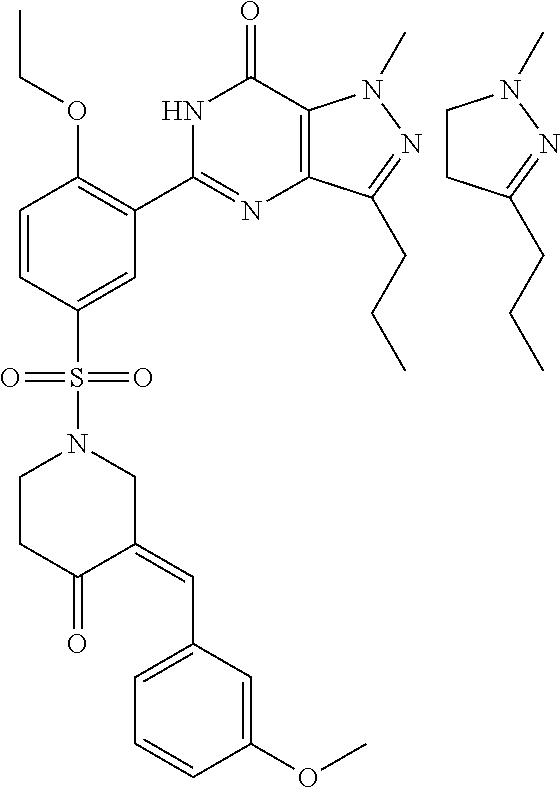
C1=CC(S(=O)(=O)N2CCC(=O)C(=CC3=CC=CC(OC)=C3)C2)=CC(C2=NC3=C(C(=O)N2)N(C)N=C3CCC)=C1OCC.C1CN(C)N=C1CCC
